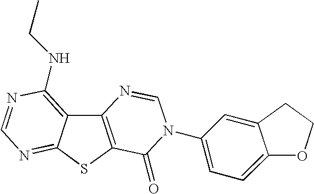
C12=C(SC3=NC=NC(NCC)=C13)C(=O)N(C1=CC=C3OCCC3=C1)C=N2
